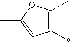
C1(*)=C(C)OC(C)=C1
